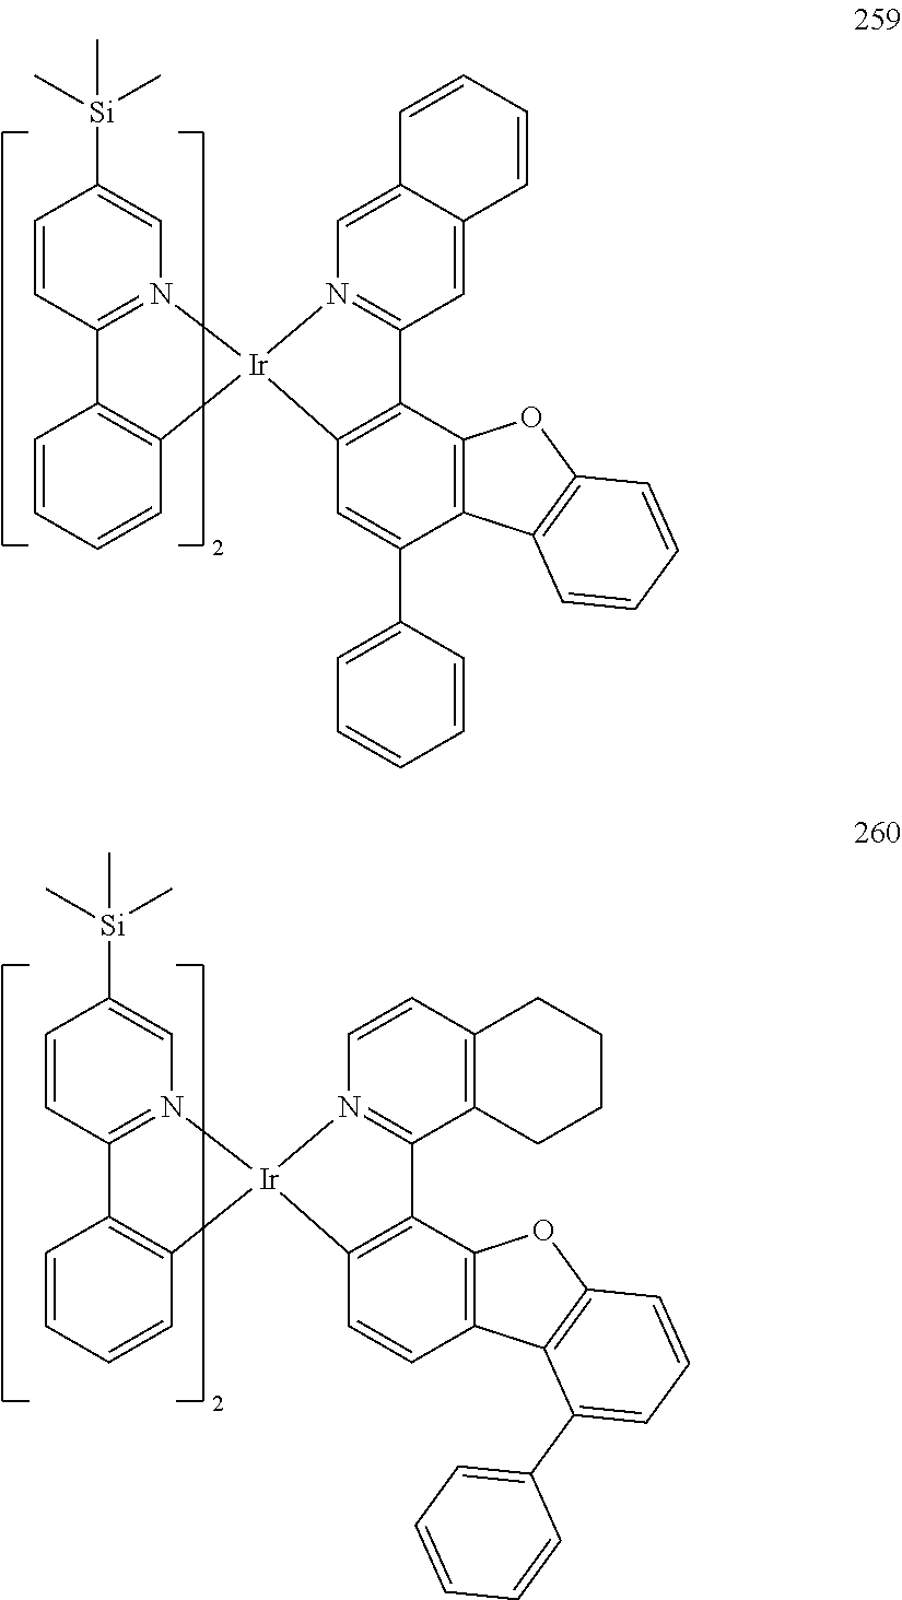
C1=CC2=N(C=C1[Si](C)(C)C)[Ir]1(C3=C2C=CC=C3)N2=C(C=C3C(=C2)C=CC=C3)C2=C1C=C(C1=CC=CC=C1)C1=C2OC2=C1C=CC=C2.C1=CC2=N(C=C1[Si](C)(C)C)[Ir]1(C3=C2C=CC=C3)N2=C(C3=C(C=C2)CCCC3)C2=C1C=CC1=C2OC2=C1C(C1=CC=CC=C1)=CC=C2
